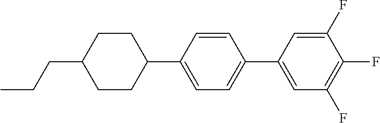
C1CC(CCC)CCC1C1=CC=C(C2=CC(F)=C(F)C(F)=C2)C=C1
